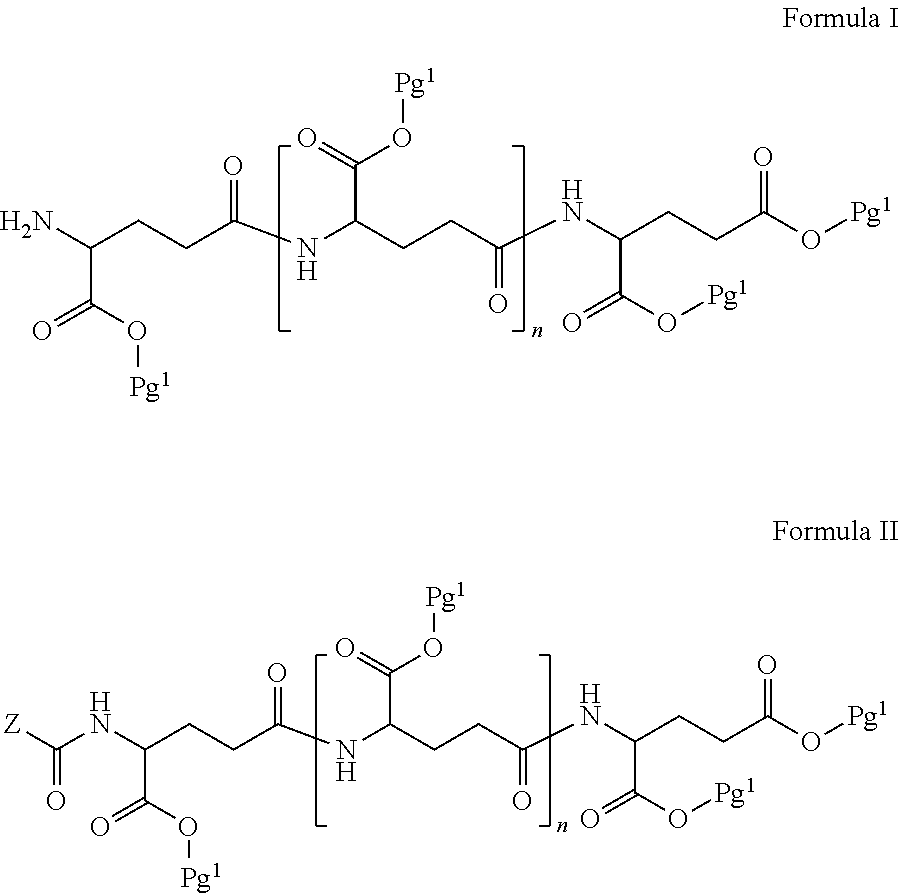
C(C(=O)O[Pg1])(N)CCC(=O)NC(CCC(NC(CCC(O[Pg1])=O)C(O[Pg1])=O)=O)C(=O)O[Pg1].C(C(=O)O[Pg1])(NC([Z])=O)CCC(=O)NC(CCC(NC(CCC(O[Pg1])=O)C(O[Pg1])=O)=O)C(=O)O[Pg1]
